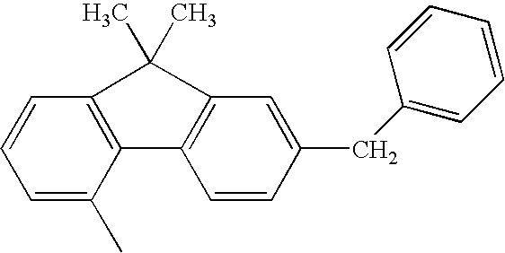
C1=CC=C(C)C2=C1C(C)(C)C1=C2C=CC(CC2=CC=CC=C2)=C1
